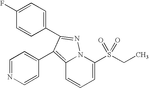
C1(F)=CC=C(C2=NN3C(=C2C2=CC=NC=C2)C=CC=C3S(CC)(=O)=O)C=C1
